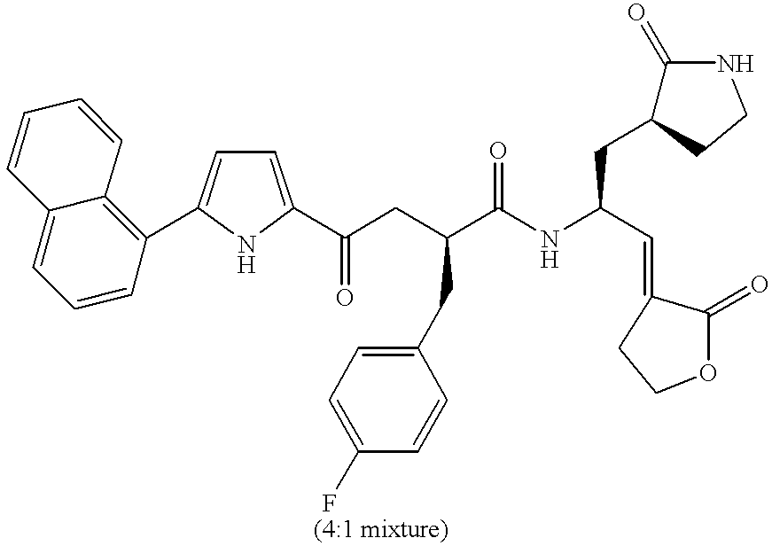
C12=CC=CC(C3=CC=C(C(CC(C(NC(C=C4C(=O)OCC4)CC4C(=O)NCC4)=O)CC4=CC=C(F)C=C4)=O)N3)=C1C=CC=C2
